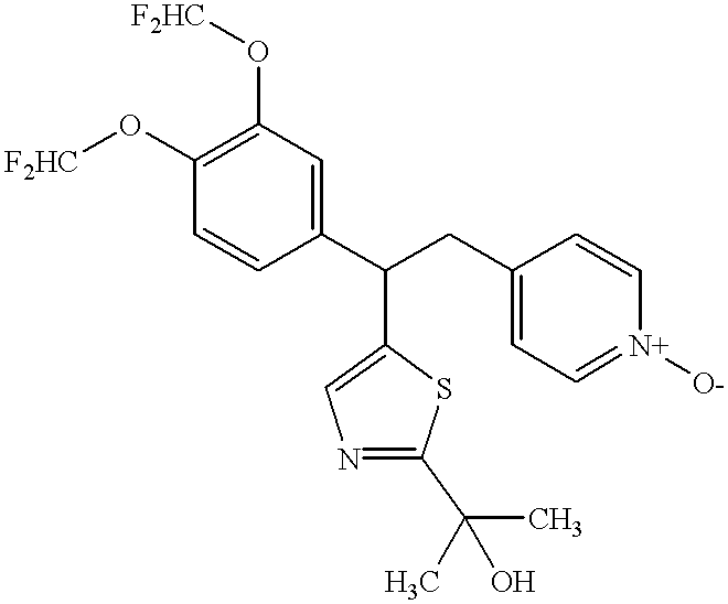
C1=CC(C(CC2=CC=[N+]([O-])C=C2)C2=CN=C(C(C)(C)O)S2)=CC(O[F2HC])=C1O[F2HC]
